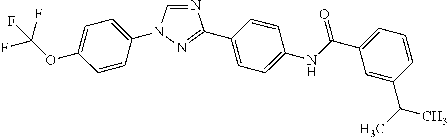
N1=CN(C2=CC=C(OC(F)(F)F)C=C2)N=C1C1=CC=C(NC(C2=CC=CC(C(C)C)=C2)=O)C=C1
